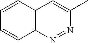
N1=NC(C)=CC2=C1C=CC=C2
